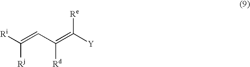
[Ri]C(=CC(=C([Y])[Re])[Rd])[Rj]
